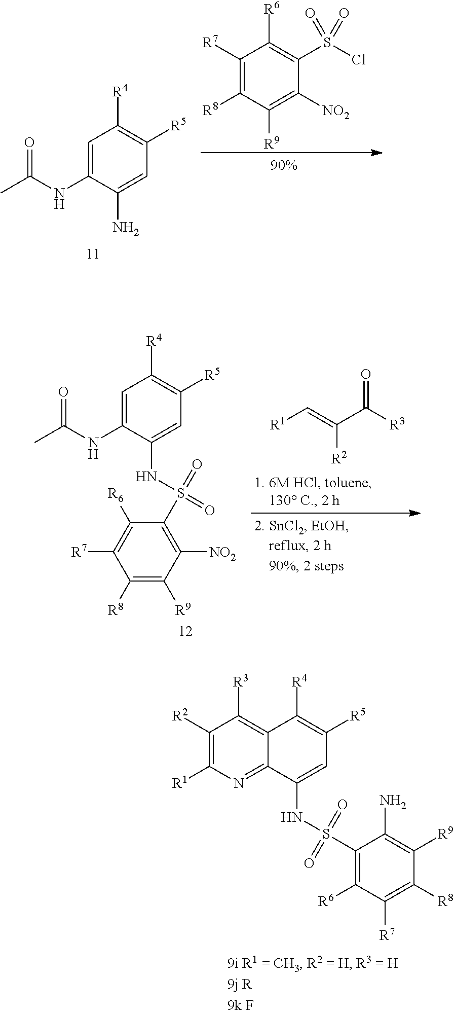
C1([R7])=C([R8])C([R9])=C([NO2])C(S(Cl)(=O)=O)=C1[R6].C1=C(NC(C)=O)C(N)=CC([R5])=C1[R4].O=C([R3])C(=C[R1])[R2].C1=C(NC(C)=O)C(NS(=O)(=O)C2=C([NO2])C([R9])=C([R8])C([R7])=C2[R6])=CC([R5])=C1[R4].C1([R2])=C([R1])N=C2C(=C1[R3])C([R4])=C([R5])C=C2NS(C1=C([R6])C([R7])=C([R8])C([R9])=C1N)(=O)=O
